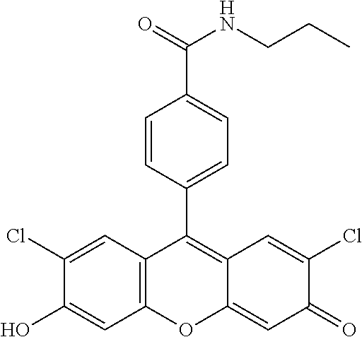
C12=C(C=C(Cl)C(O)=C1)C(C1=CC=C(C(=O)NCCC)C=C1)=C1C(=CC(=O)C(Cl)=C1)O2
